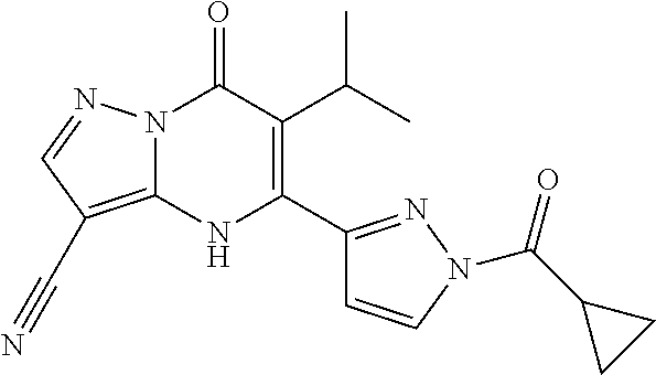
N12C(=C(C#N)C=N1)NC(C1=NN(C(=O)C3CC3)C=C1)=C(C(C)C)C2=O
